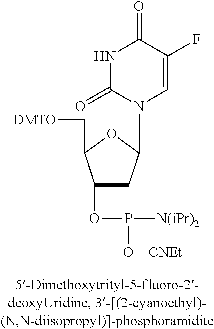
C1(OP([N(iPr)2])O)CC(N2C=C(F)C(=O)NC2=O)OC1C[DMTO].[CNEt]
